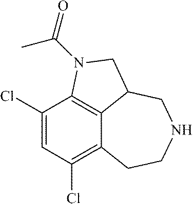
C1(Cl)=CC(Cl)=C2C3=C1N(C(C)=O)CC3CNCC2
